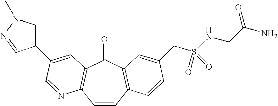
C1=CC2=C(C(=O)C3=C1N=CC(C1=CN(C)N=C1)=C3)C=C(CS(=O)(=O)NCC(N)=O)C=C2
